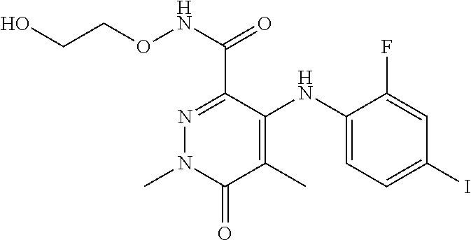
N1=C(C(NOCCO)=O)C(NC2=CC=C(I)C=C2F)=C(C)C(=O)N1C
